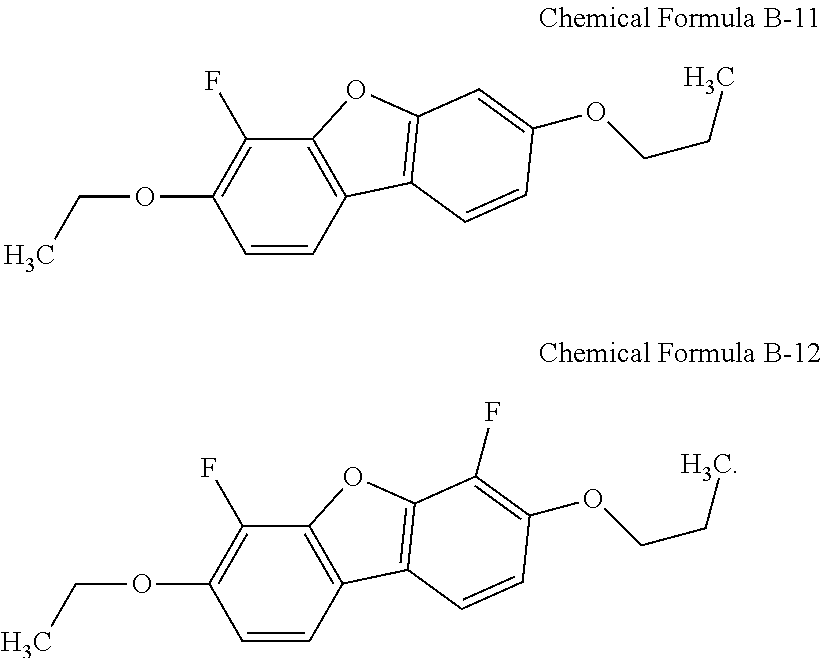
C1(OCC)=C(F)C2=C(C=C1)C1=C(O2)C=C(OCCC)C=C1.C1(OCC)=C(F)C2=C(C=C1)C1=C(O2)C(F)=C(OCCC)C=C1
